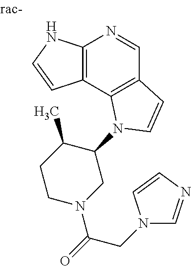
C12=C(C3=C(C=N1)C=CN3C1C(C)CCN(C(=O)CN3C=NC=C3)C1)C=CN2
